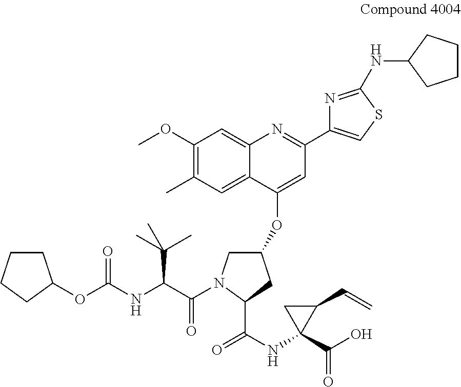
N(C1(C(O)=O)C(C=C)C1)C(C1N(C(C(NC(OC2CCCC2)=O)C(C)(C)C)=O)CC(OC2=CC(C3=CSC(NC4CCCC4)=N3)=NC3=CC(OC)=C(C)C=C23)C1)=O
